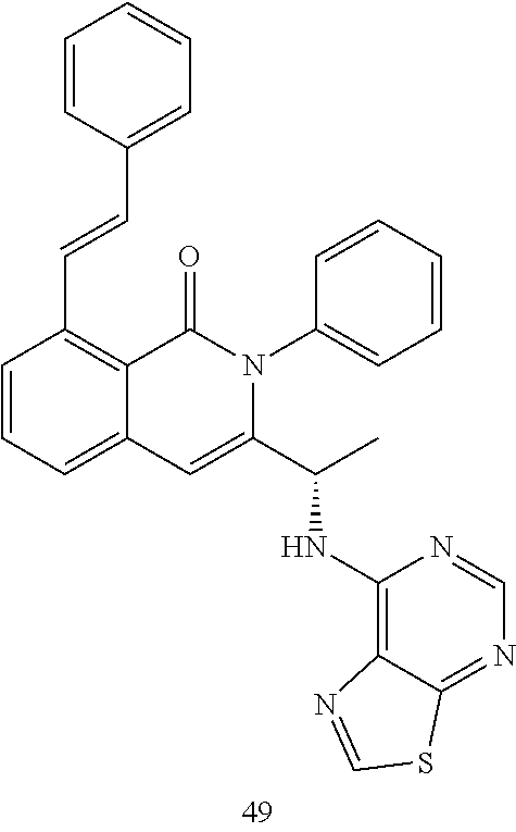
C(=CC1=CC=CC=C1)C1=C2C(=CC=C1)C=C(C(C)NC1=C3C(=NC=N1)SC=N3)N(C1=CC=CC=C1)C2=O
